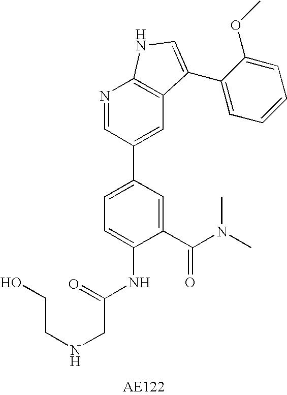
C1(C(N(C)C)=O)=CC(C2=CC3=C(N=C2)NC=C3C2=CC=CC=C2OC)=CC=C1NC(CNCCO)=O
